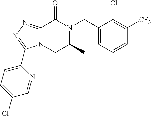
C12=NN=C(C3=CC=C(Cl)C=N3)N1CC(C)N(CC1=CC=CC([CF3])=C1Cl)C2=O
